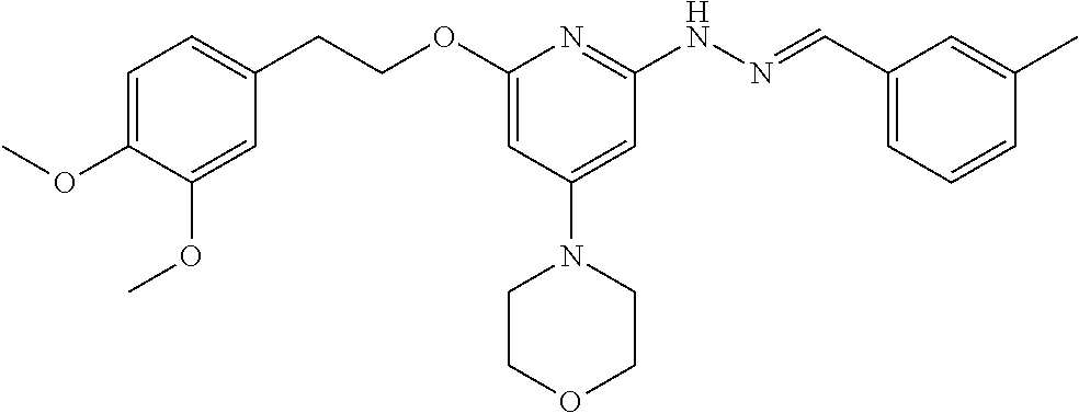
O(C1=CC(N2CCOCC2)=CC(NN=CC2=CC=CC(C)=C2)=N1)CCC1=CC=C(OC)C(OC)=C1
